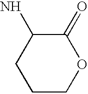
C1COC(=O)C(N)C1
